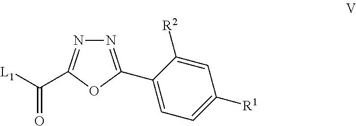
N1=C(C2=CC=C([R1])C=C2[R2])OC(C([L1])=O)=N1
